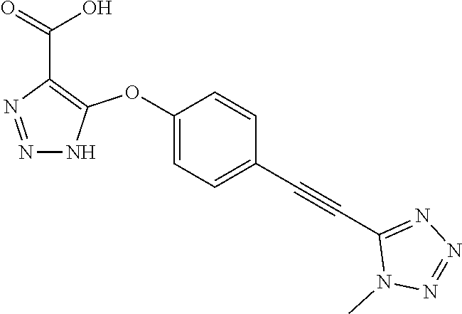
C1(OC2=C(C(=O)O)N=NN2)=CC=C(C#CC2=NN=NN2C)C=C1
